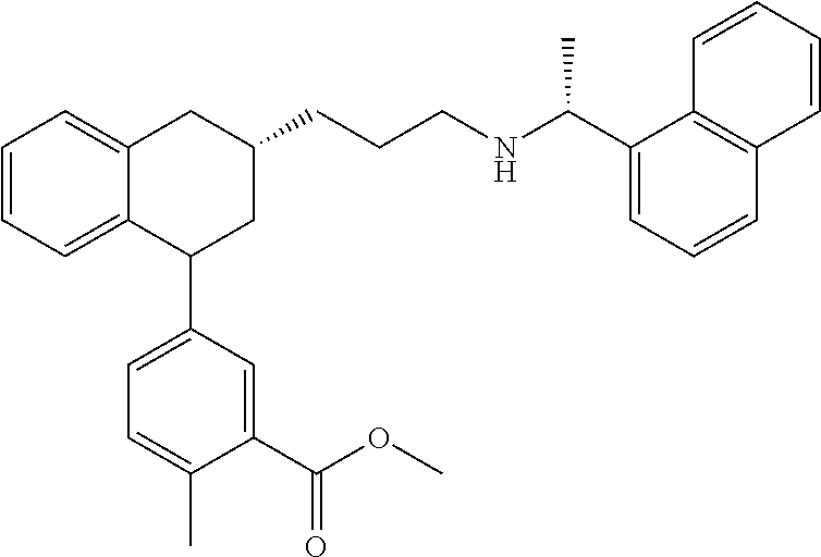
C1=CC=C2C(=C1)CC(CCCNC(C1=CC=CC3=C1C=CC=C3)C)CC2C1=CC=C(C)C(C(=O)OC)=C1
